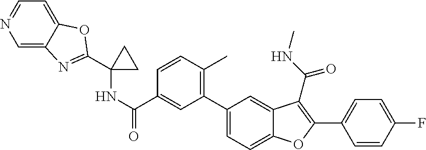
C1(C(=O)NC2(C3=NC4=CN=CC=C4O3)CC2)=CC(C2=CC=C3C(=C2)C(C(=O)NC)=C(C2=CC=C(F)C=C2)O3)=C(C)C=C1
